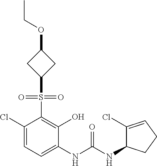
C1(Cl)=CC=C(NC(NC2C(Cl)=CCC2)=O)C(O)=C1S(=O)(=O)C1CC(OCC)C1
